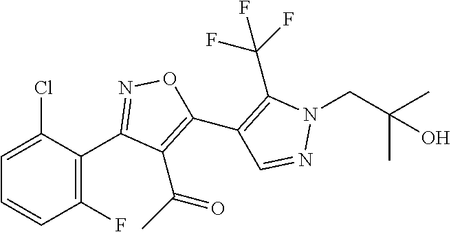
C1(C2=NOC(C3=C(C(F)(F)F)N(CC(C)(C)O)N=C3)=C2C(C)=O)=C(F)C=CC=C1Cl
